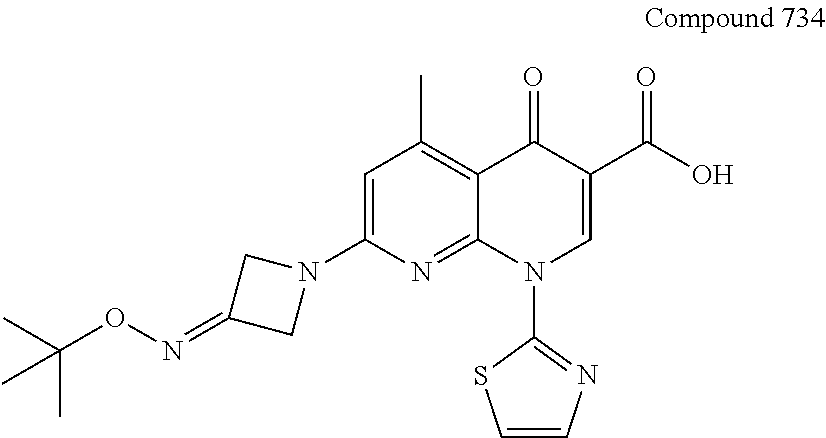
CC(ON=C1CN(C2=CC(C)=C3C(=N2)N(C2=NC=CS2)C=C(C(O)=O)C3=O)C1)(C)C
